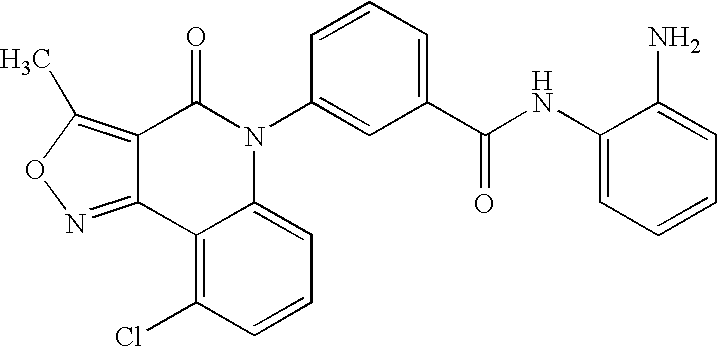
C1(NC(C2=CC=CC(N3C(=O)C4=C(C)ON=C4C4=C(Cl)C=CC=C34)=C2)=O)=CC=CC=C1N
